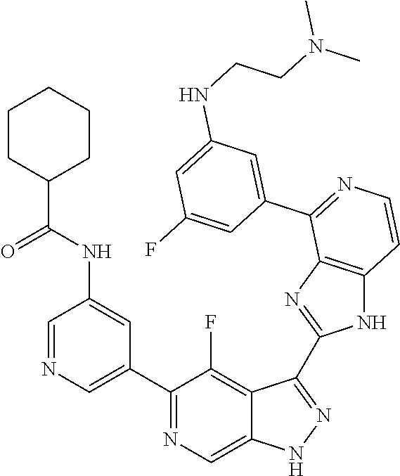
C1=NC=C(C2=NC=C3C(=C2F)C(C2=NC4=C(N2)C=CN=C4C2=CC(NCCN(C)C)=CC(F)=C2)=NN3)C=C1NC(C1CCCCC1)=O
